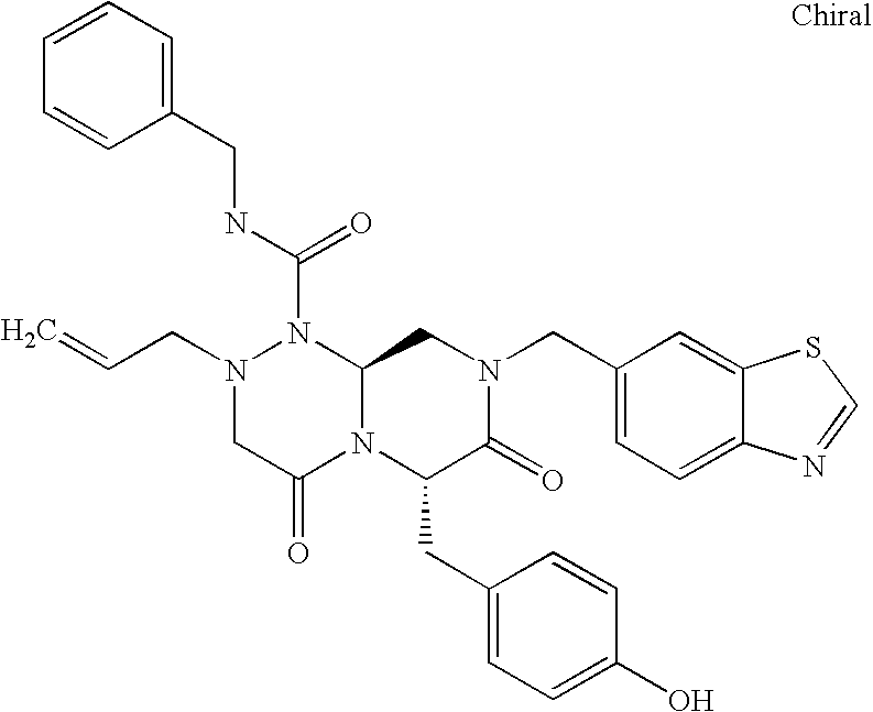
N1(C(NCC2=CC=CC=C2)=O)N(CC=C)CC(=O)N2C1CN(CC1=CC=C3C(=C1)SC=N3)C(=O)C2CC1=CC=C(O)C=C1
